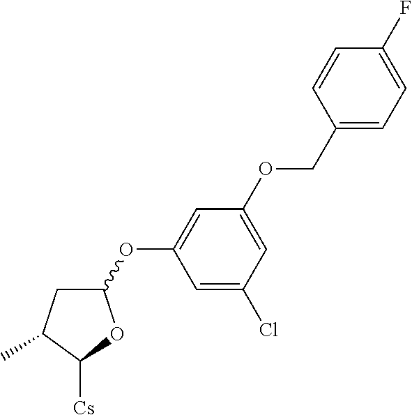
C1(OC2=CC(OCC3=CC=C(F)C=C3)=CC(Cl)=C2)CC(C)C([Cs])O1
